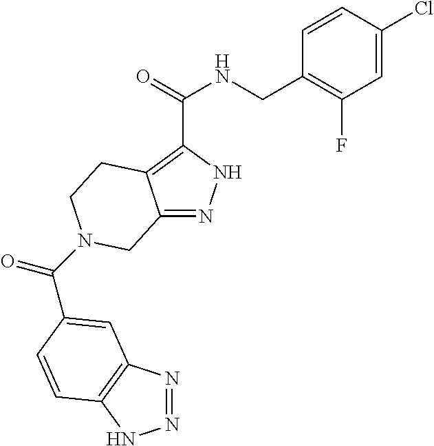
C12=NNC(C(=O)NCC3=C(F)C=C(Cl)C=C3)=C1CCN(C(=O)C1=CC3=C(NN=N3)C=C1)C2
